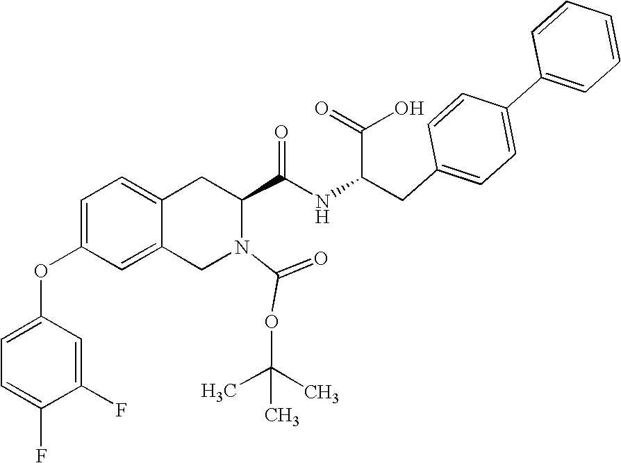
C12=CC=C(OC3=CC=C(F)C(F)=C3)C=C1CN(C(=O)OC(C)(C)C)C(C(NC(CC1=CC=C(C3=CC=CC=C3)C=C1)C(=O)O)=O)C2
